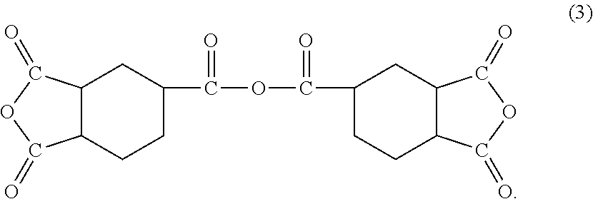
C12C(CCC(C(OC(=O)C3CCC4C(C3)C(=O)OC4=O)=O)C1)C(=O)OC2=O
